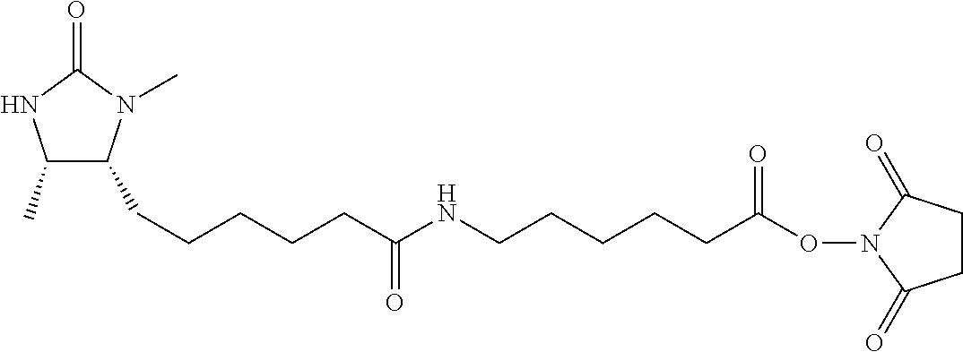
C1(C)C(CCCCCC(=O)NCCCCCC(ON2C(=O)CCC2=O)=O)N(C)C(=O)N1
